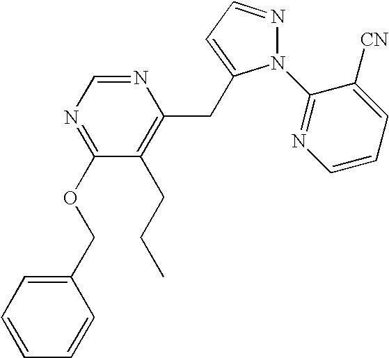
N1=C(OCC2=CC=CC=C2)C(CCC)=C(CC2=CC=NN2C2=NC=CC=C2[CN])N=C1
